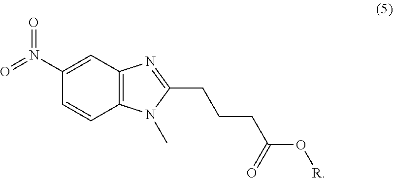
C1=CC2=C(C=C1N(=O)=O)N=C(CCCC(O[R])=O)N2C
